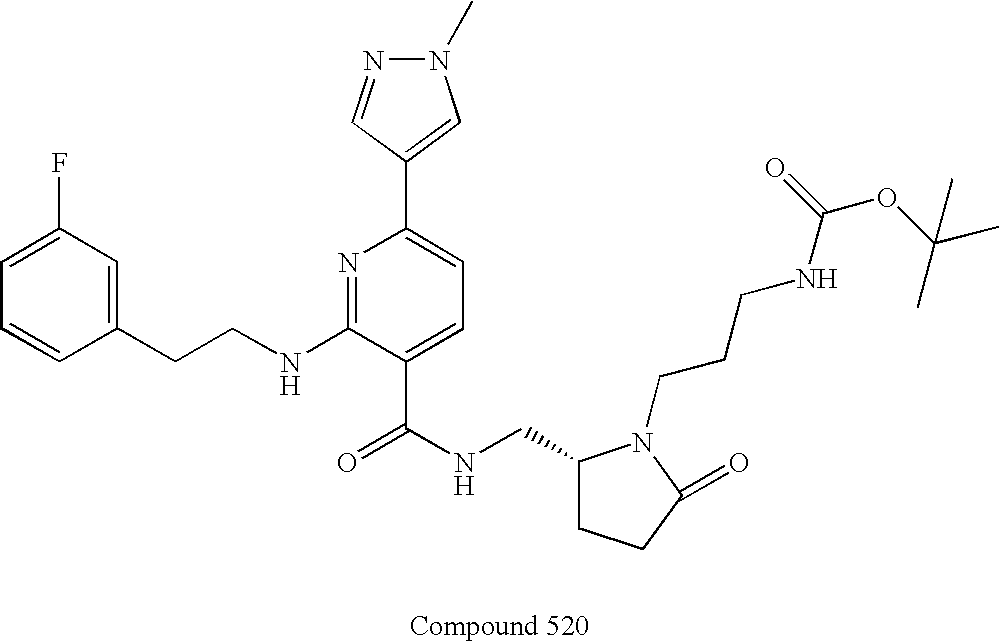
C1=CC(CCNC2=NC(C3=CN(C)N=C3)=CC=C2C(NCC2CCC(=O)N2CCCNC(OC(C)(C)C)=O)=O)=CC(F)=C1
